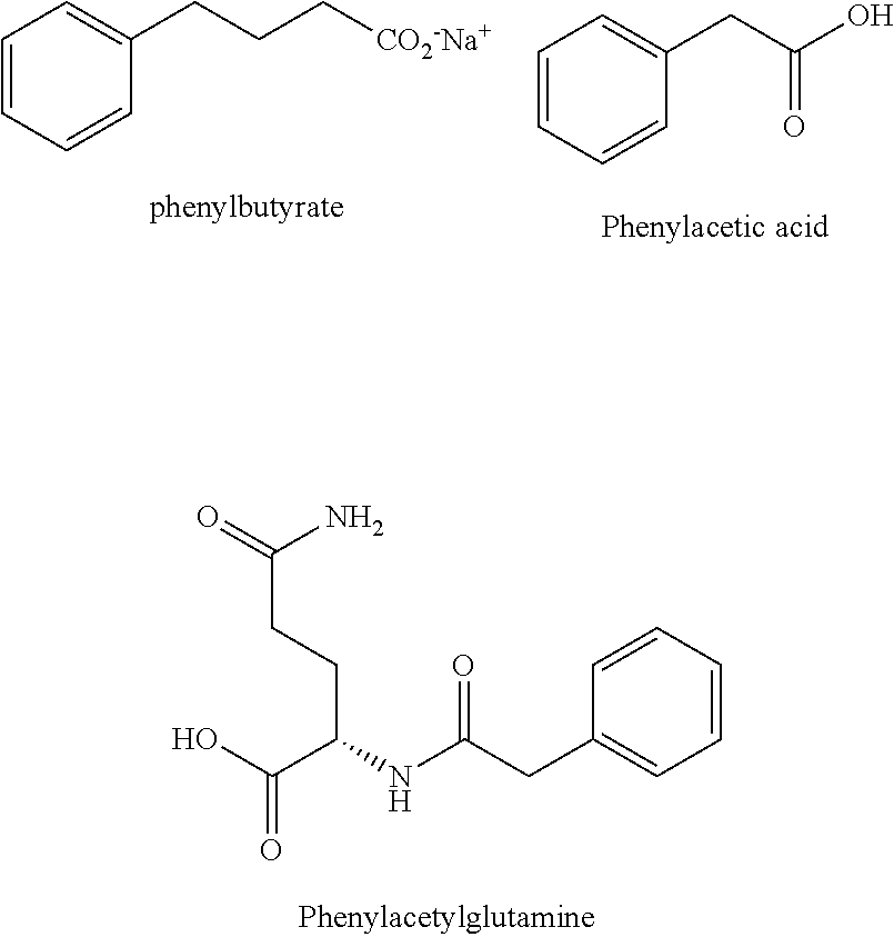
C1=CC=CC(CC(O)=O)=C1.C1=CC=CC(CCC[CO2-Na+])=C1.C1=CC(CC(NC(C(O)=O)CCC(N)=O)=O)=CC=C1
